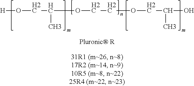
[H]OCC(OCCOCC(O)C)C
